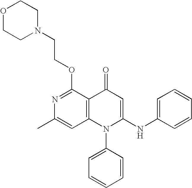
C1=C(C)N=C(OCCN2CCOCC2)C2=C1N(C1=CC=CC=C1)C(NC1=CC=CC=C1)=CC2=O
